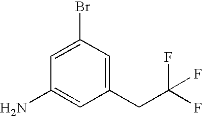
C1(Br)=CC(N)=CC(CC(F)(F)F)=C1
